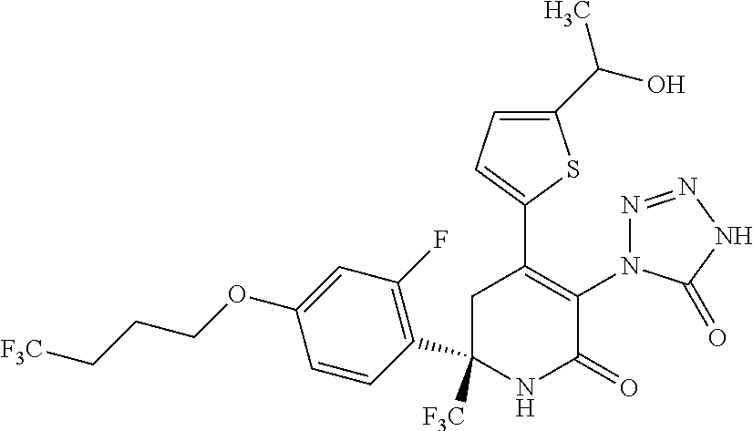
C1(C2=C(N3N=NNC3=O)C(=O)NC([F3C])(C3=C(F)C=C(OCCC[F3C])C=C3)C2)=CC=C(C(O)C)S1
